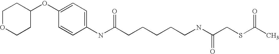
C1OCCC(OC2=CC=C(NC(CCCCCNC(CSC(C)=O)=O)=O)C=C2)C1
